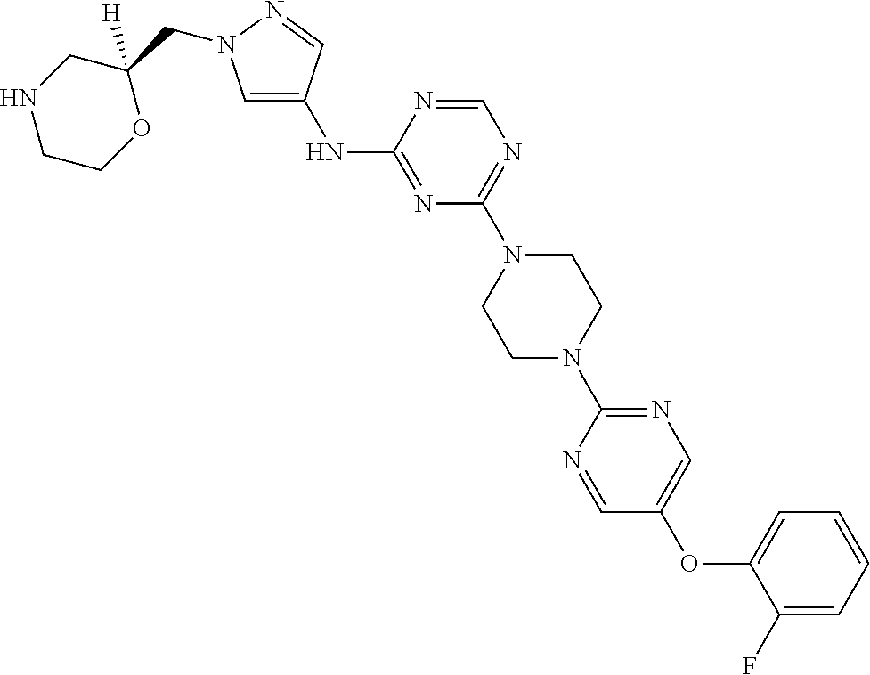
N(C1=NC(N2CCN(C3=NC=C(OC4=CC=CC=C4F)C=N3)CC2)=NC=N1)C1=CN(CC2([H])CNCCO2)N=C1
